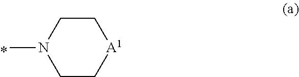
C1CN(C)CC[A1]1
